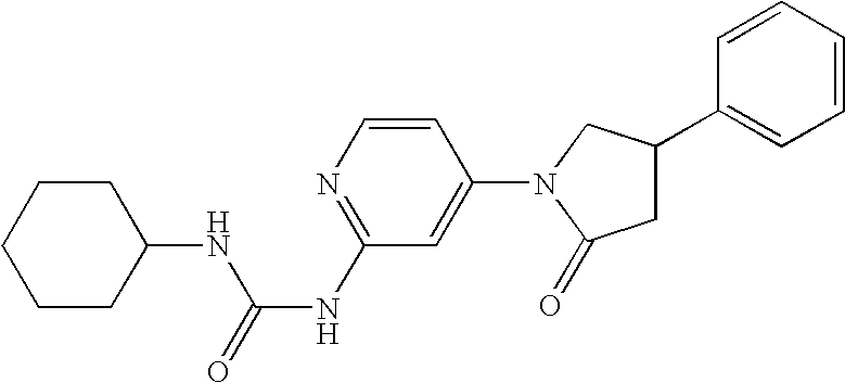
C1=CC(N2C(=O)CC(C3=CC=CC=C3)C2)=CC(NC(=O)NC2CCCCC2)=N1
